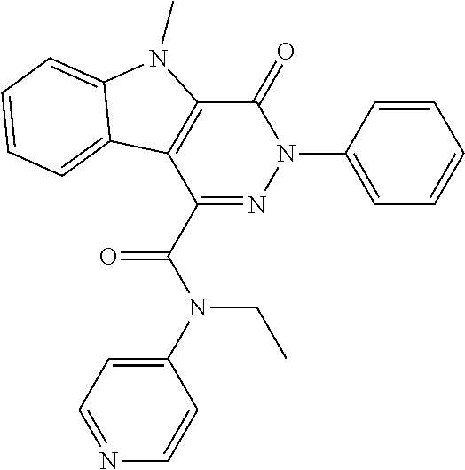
C1(=O)C2=C(C(C(N(C3=CC=NC=C3)CC)=O)=NN1C1=CC=CC=C1)C1=CC=CC=C1N2C
